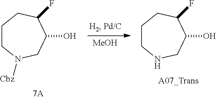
C1CN([Cbz])CC(O)C(F)C1.[MeOH].C1CNCC(O)C(F)C1
